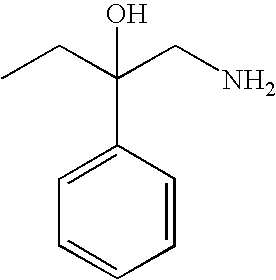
C(CN)(CC)(C1=CC=CC=C1)O
